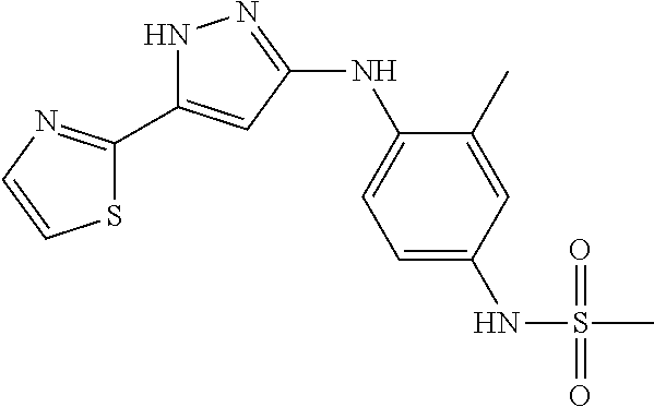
N1C(C2=NC=CS2)=CC(NC2=CC=C(NS(C)(=O)=O)C=C2C)=N1
